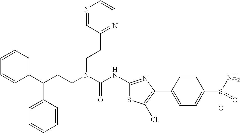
C1(C(CCN(C(NC2=NC(C3=CC=C(S(N)(=O)=O)C=C3)=C(Cl)S2)=O)CCC2=NC=CN=C2)C2=CC=CC=C2)=CC=CC=C1
